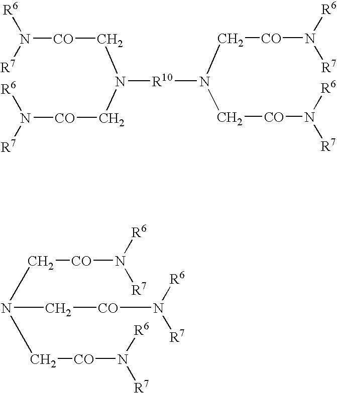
N([CO]CN(C[CO]N([R7])[R6])[R10]N(C[CO]N([R6])[R7])C[CO]N([R6])[R7])([R7])[R6].N(C[CO]N([R7])[R6])(C[CO]N([R7])[R6])C[CO]N([R7])[R6]
